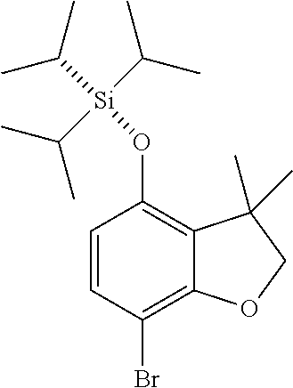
C1=CC(Br)=C2C(=C1O[Si](C(C)C)(C(C)C)C(C)C)C(C)(C)CO2
